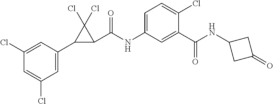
C1(Cl)=CC(C2C(C(NC3=CC=C(Cl)C(C(NC4CC(=O)C4)=O)=C3)=O)C2(Cl)Cl)=CC(Cl)=C1
